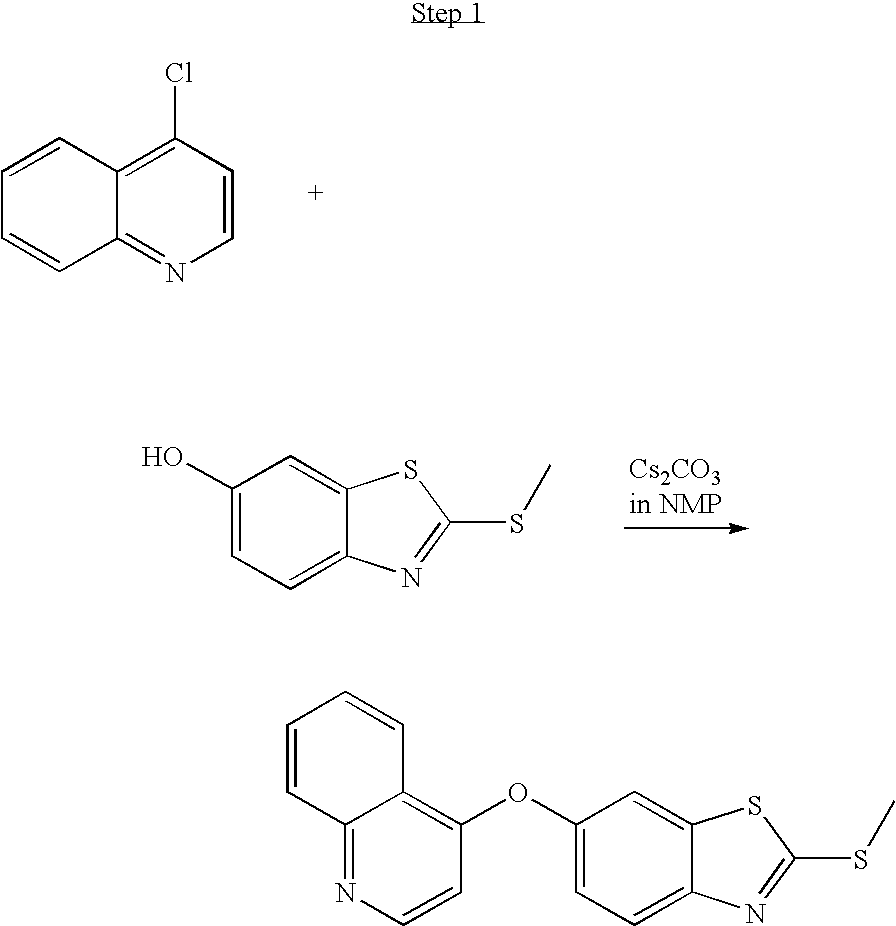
C1=CC(Cl)=C2C(=N1)C=CC=C2.C1(O)=CC=C2C(=C1)SC(SC)=N2.C1=CC2=NC=CC(OC3=CC=C4C(=C3)SC(SC)=N4)=C2C=C1
